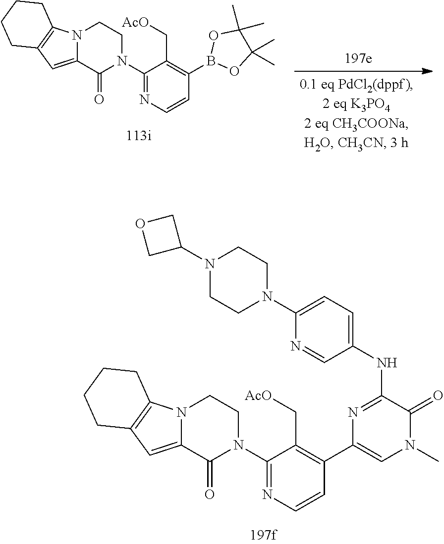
N12C(=CC3=C1CCCC3)C(=O)N(C1=NC=CC(B3OC(C)(C)C(C)(C)O3)=C1C[AcO])CC2.N12C(=CC3=C1CCCC3)C(=O)N(C1=NC=CC(C3=CN(C)C(=O)C(NC4=CC=C(N5CCN(C6COC6)CC5)N=C4)=N3)=C1C[AcO])CC2
